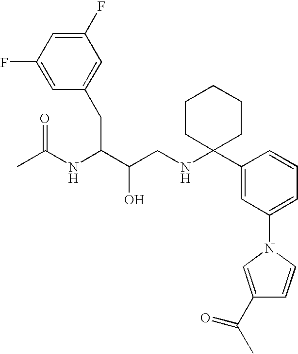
C1(F)=CC(F)=CC(CC(NC(C)=O)C(O)CNC2(C3=CC(N4C=CC(C(C)=O)=C4)=CC=C3)CCCCC2)=C1
